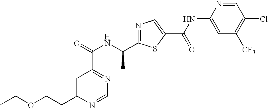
N1=C(C(NC(=O)C2=NC=NC(CCOCC)=C2)C)SC(C(=O)NC2=CC([CF3])=C(Cl)C=N2)=C1
